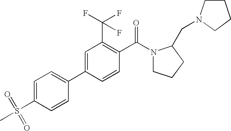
C1(S(C)(=O)=O)=CC=C(C2=CC(C(F)(F)F)=C(C(=O)N3CCCC3CN3CCCC3)C=C2)C=C1
